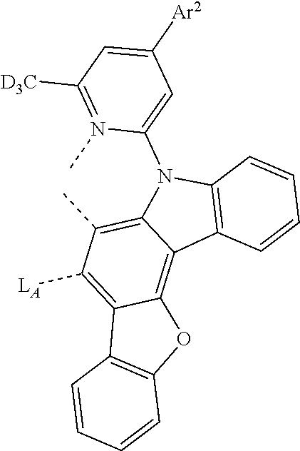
C12=C([LA])C(C)=C3C(=C1OC1=C2C=CC=C1)C1=C(N3C2=CC([Ar2])=CC([D3C])=N2C)C=CC=C1
